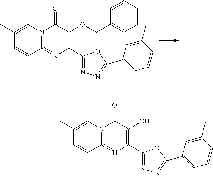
N12C(=NC(C3=NN=C(C4=CC=CC(C)=C4)O3)=C(OCC3=CC=CC=C3)C1=O)C=CC(C)=C2.N12C(=NC(C3=NN=C(C4=CC=CC(C)=C4)O3)=C(O)C1=O)C=CC(C)=C2
